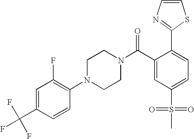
C1(C(F)(F)F)=CC(F)=C(N2CCN(C(C3=CC(S(=O)(=O)C)=CC=C3C3=NC=CS3)=O)CC2)C=C1
